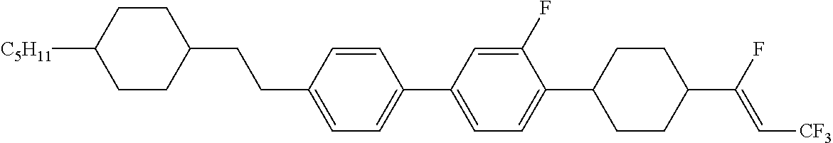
[C5H11]C1CCC(CCC2=CC=C(C3=CC=C(C4CCC(C(F)=C[CF3])CC4)C(F)=C3)C=C2)CC1
